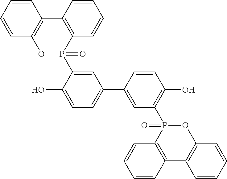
C1=CC=CC2=C1C1=C(P(C3=CC(C4=CC(P5(=O)C6=C(C7=C(O5)C=CC=C7)C=CC=C6)=C(O)C=C4)=CC=C3O)(=O)O2)C=CC=C1
